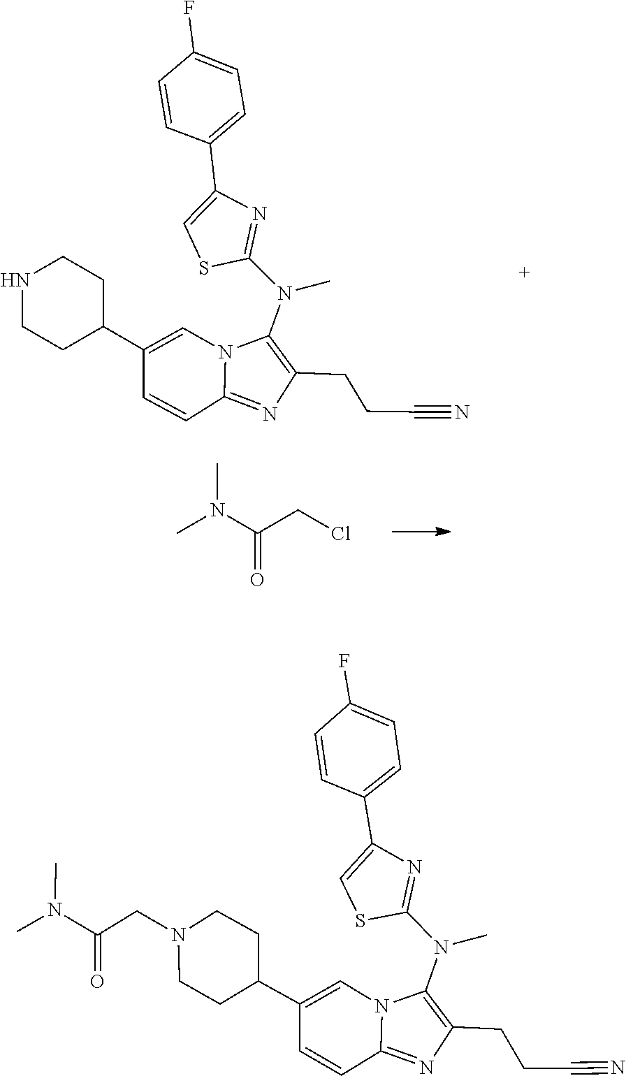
C(#N)CCC1=C(N(C)C2=NC(C3=CC=C(F)C=C3)=CS2)N2C(=N1)C=CC(C1CCNCC1)=C2.CN(C(CCl)=O)C.C(C#N)CC1=C(N(C2=NC(C3=CC=C(F)C=C3)=CS2)C)N2C(=N1)C=CC(C1CCN(CC(N(C)C)=O)CC1)=C2
